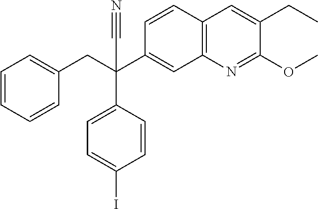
C1=CC2=C(C=C1C(CC1=CC=CC=C1)(C#N)C1=CC=C(I)C=C1)N=C(OC)C(CC)=C2
